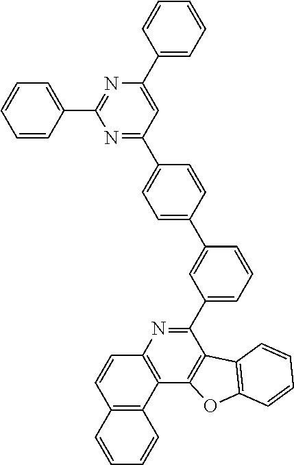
C1(C2=CC=CC(C3=CC=C(C4=NC(C5=CC=CC=C5)=NC(C5=CC=CC=C5)=C4)C=C3)=C2)=NC2=C(C3=C1C1=C(O3)C=CC=C1)C1=C(C=C2)C=CC=C1
